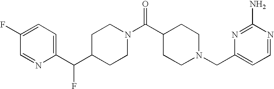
C1(F)=CC=C(C(C2CCN(C(C3CCN(CC4=CC=NC(N)=N4)CC3)=O)CC2)F)N=C1
